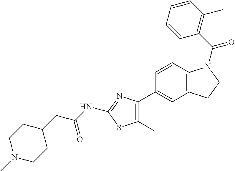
C1=CC2=C(C=C1C1=C(C)SC(NC(CC3CCN(C)CC3)=O)=N1)CCN2C(C1=C(C)C=CC=C1)=O
